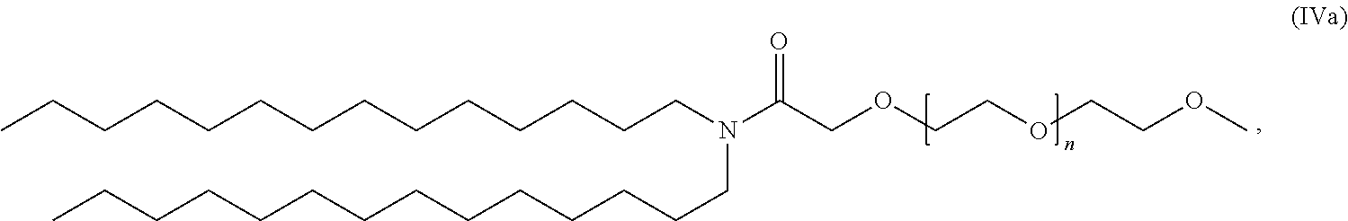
CCCCCCCCCCCCCCN(C(COCCOCCOC)=O)CCCCCCCCCCCCCC
